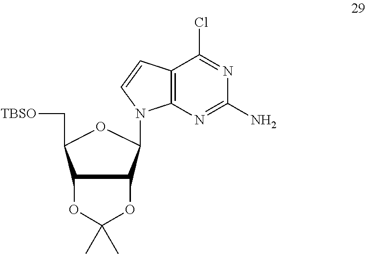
C12C(C(N3C4=C(C(Cl)=NC(N)=N4)C=C3)OC1C[TBSO])OC(C)(C)O2
